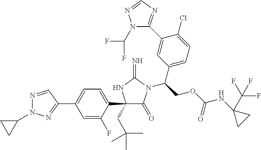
C1(C2=CC=C(C3(CC(C)(C)C)C(=O)N(C(COC(NC4(C(F)(F)F)CC4)=O)C4=CC=C(Cl)C(C5=NC=NN5C(F)F)=C4)C(=N)N3)C(F)=C2)=NN(C2CC2)N=C1
